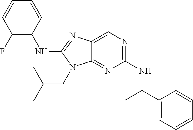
C1(NC(C2=CC=CC=C2)C)=NC=C2C(=N1)N(CC(C)C)C(NC1=C(F)C=CC=C1)=N2
